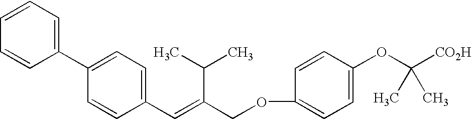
C1=CC=C(C2=CC=C(C=C(C(C)C)COC3=CC=C(OC([CO2H])(C)C)C=C3)C=C2)C=C1
